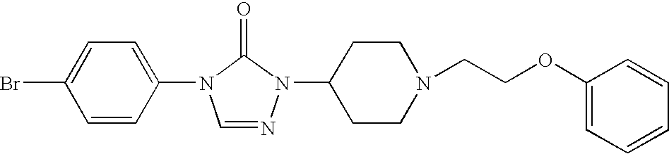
C1=CC(N2C=NN(C3CCN(CCOC4=CC=CC=C4)CC3)C2=O)=CC=C1Br
